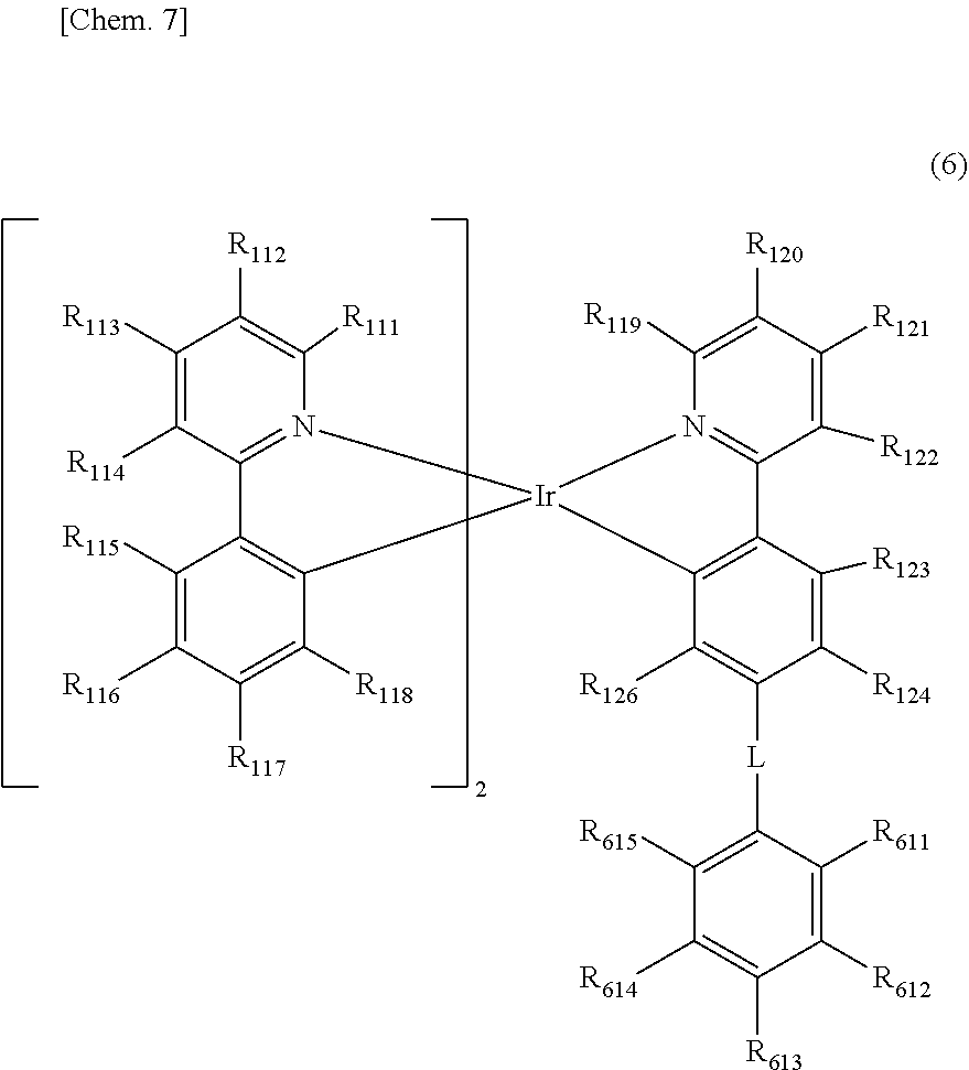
C1([R124])=C([R123])C2=C(C([R126])=C1[L]C1=C([R615])C([R614])=C([R613])C([R612])=C1[R611])[Ir]1(N3=C2C([R122])=C([R121])C([R120])=C3[R119])C2=C(C([R115])=C([R116])C([R117])=C2[R118])C2=N1C([R111])=C([R112])C([R113])=C2[R114]
